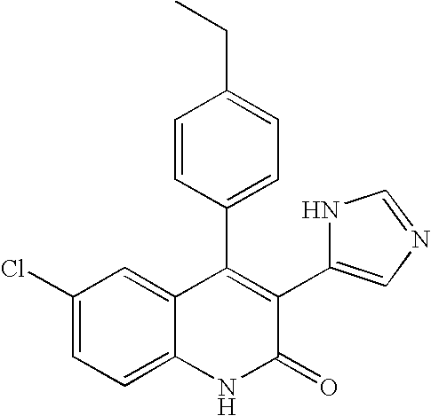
C1(Cl)=CC=C2C(=C1)C(C1=CC=C(CC)C=C1)=C(C1=CN=CN1)C(=O)N2
